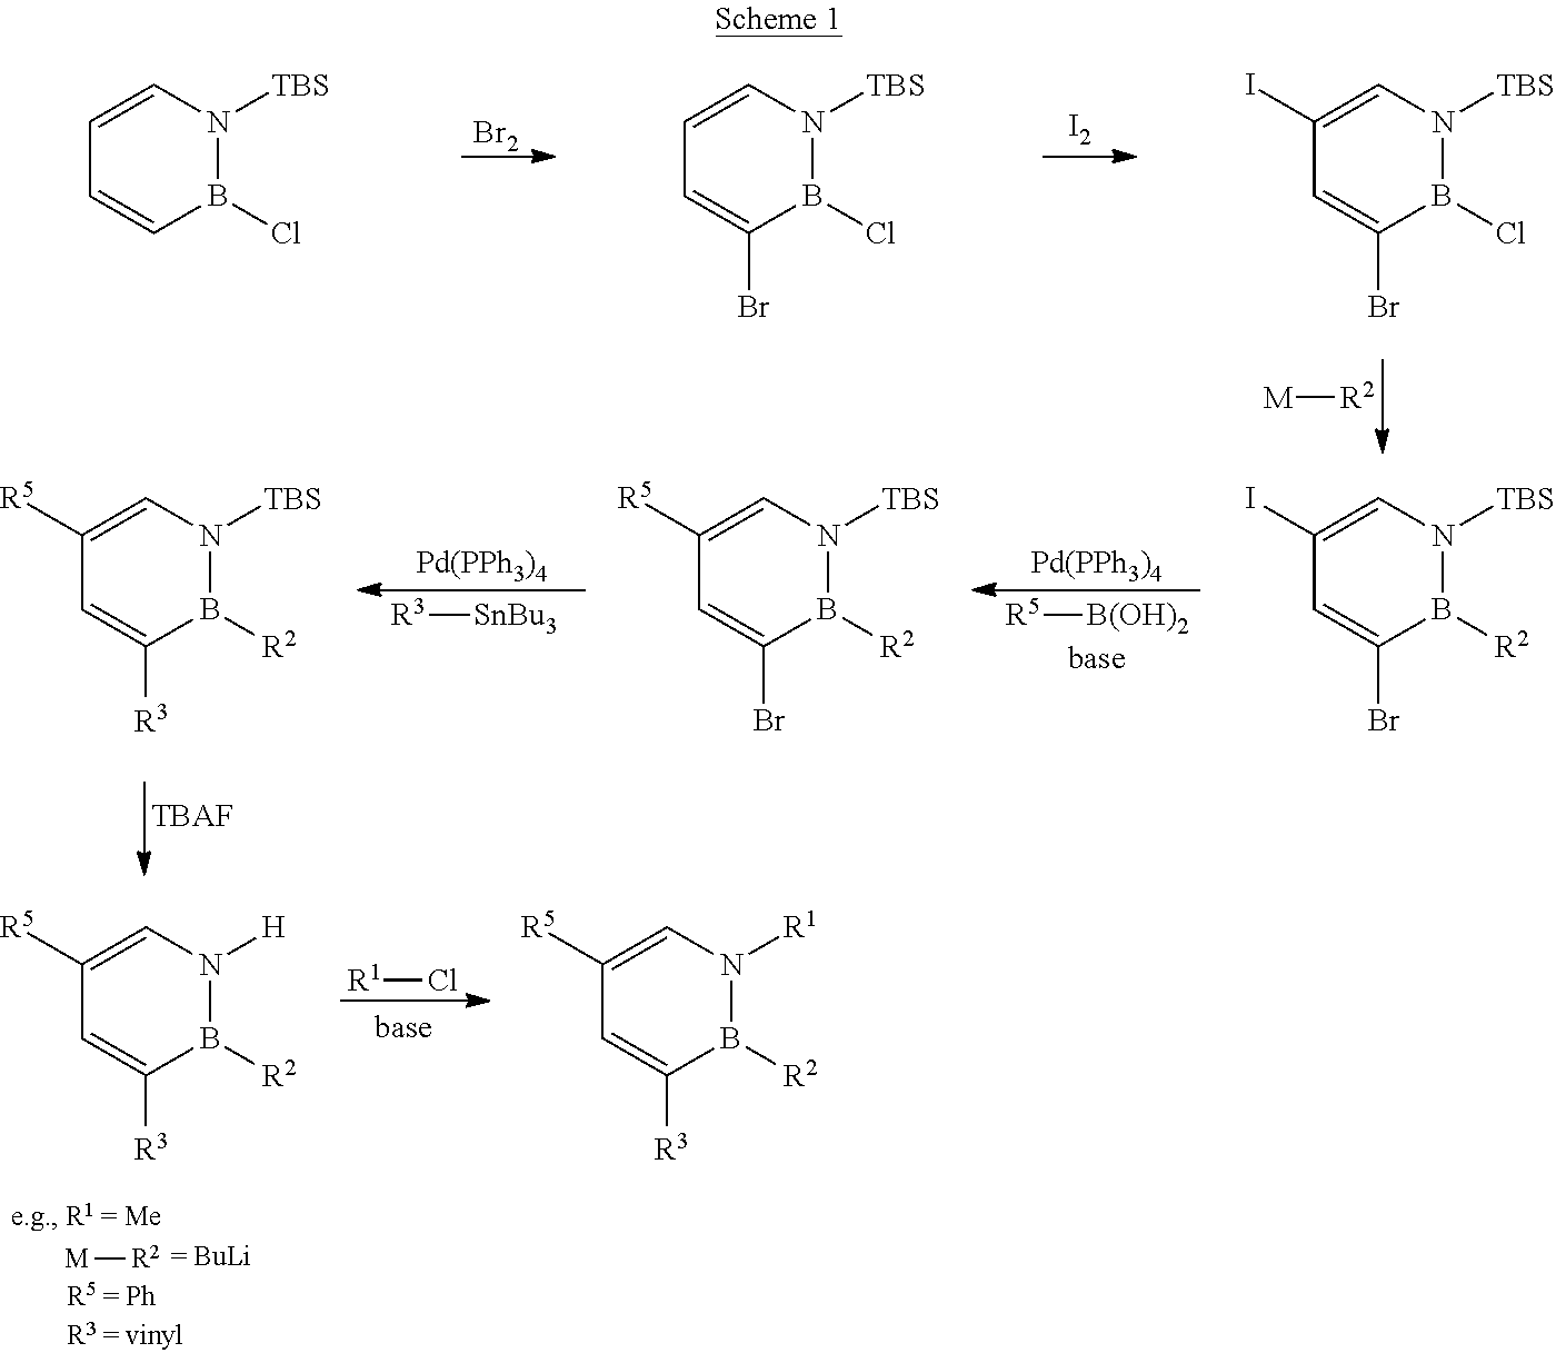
B1(Cl)N([TBS])C=CC=C1.[Br2].B1(Cl)N([TBS])C=CC=C1Br.[I2].B1(Cl)N([TBS])C=C(I)C=C1Br.[M][R2].B1([R2])N([TBS])C=C(I)C=C1Br.[Pd(PPh3)4].[R5][B(OH)2].B1([R2])N([TBS])C=C([R5])C=C1Br.[Pd(PPh3)4].[R3][SnBu3].B1([R2])N([TBS])C=C([R5])C=C1[R3].[TBAF].[M][R2].[R1]Cl.B1([R2])N([H])C=C([R5])C=C1[R3].B1([R2])N([R1])C=C([R5])C=C1[R3]
